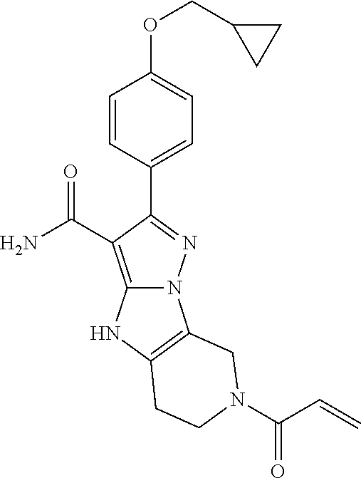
O(C1=CC=C(C2=NN3C(=C2C(=O)N)NC2=C3CN(C(C=C)=O)CC2)C=C1)CC1CC1
